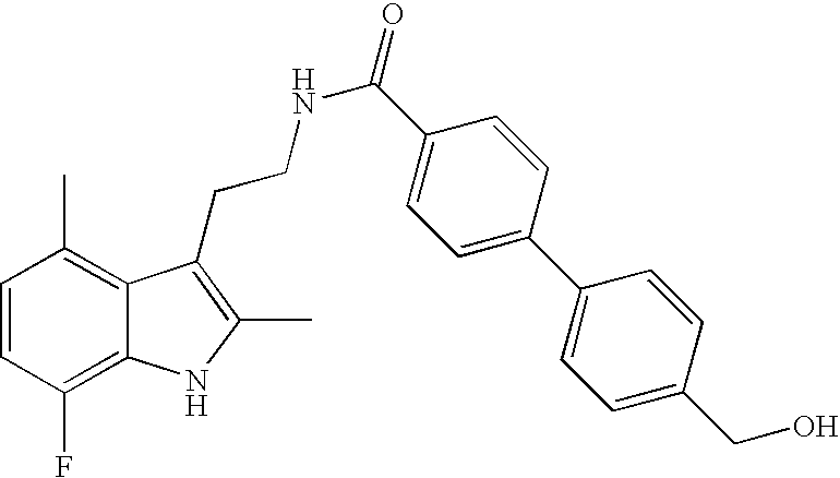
C1=CC(F)=C2C(=C1C)C(CCNC(=O)C1=CC=C(C3=CC=C(CO)C=C3)C=C1)=C(C)N2
